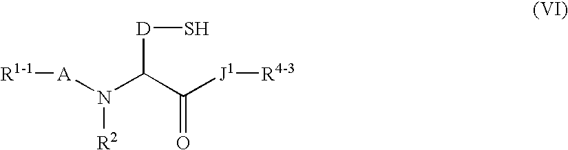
[R1-1][A]N(C(C([J1][R4-3])=O)[D]S)[R2]
